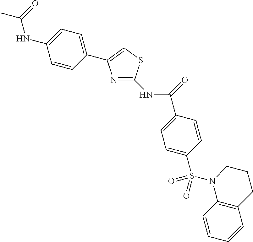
C1=C(S(N2C3=C(CCC2)C=CC=C3)(=O)=O)C=CC(C(=O)NC2=NC(C3=CC=C(NC(=O)C)C=C3)=CS2)=C1
